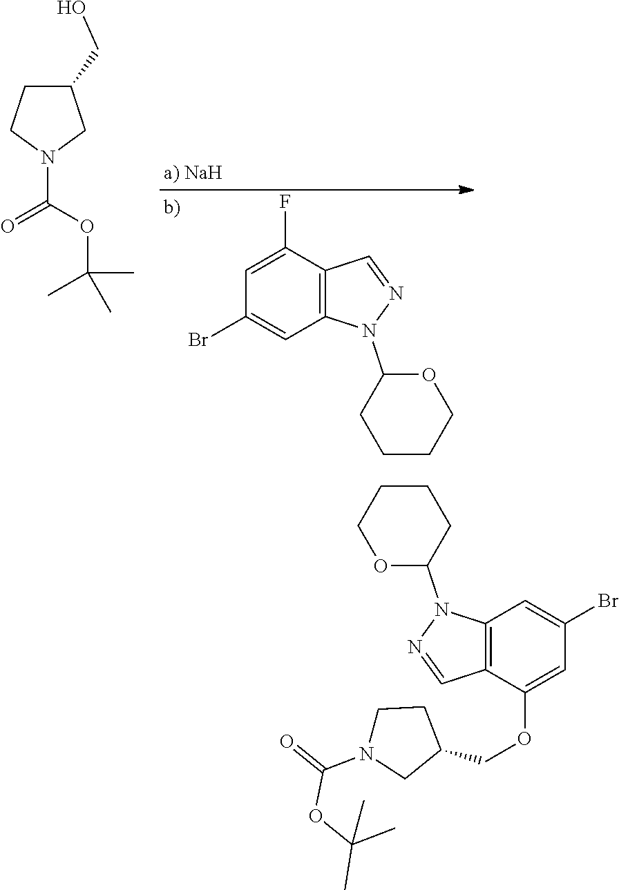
C12=C(C=C(Br)C=C1F)N(C1CCCCO1)N=C2.C1C(CO)CN(C(OC(C)(C)C)=O)C1.C12=C(C(OCC3CN(C(=O)OC(C)(C)C)CC3)=CC(Br)=C1)C=NN2C1OCCCC1
